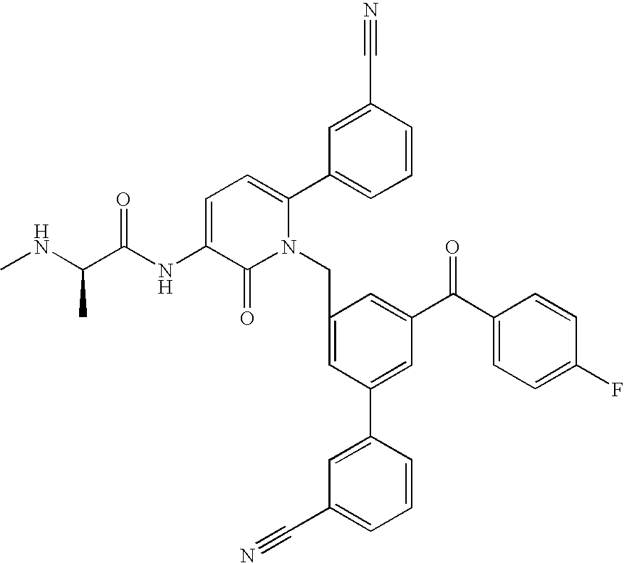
C1=C(NC(C(NC)C)=O)C(=O)N(CC2=CC(C3=CC(C#N)=CC=C3)=CC(C(C3=CC=C(F)C=C3)=O)=C2)C(C2=CC=CC(C#N)=C2)=C1
